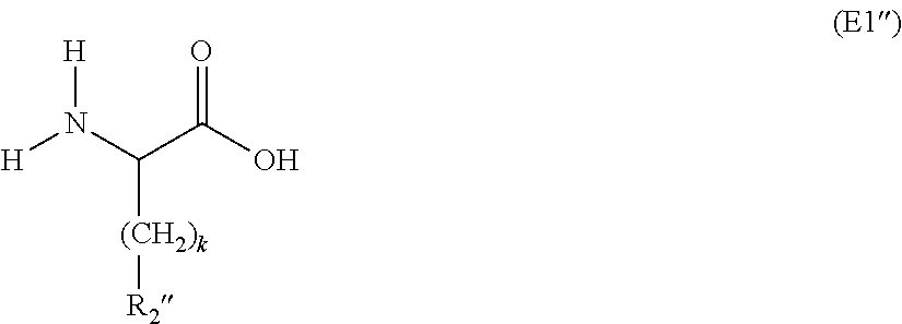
[H]N(C(C(O)=O)[(CH2)k][R2])[H]
